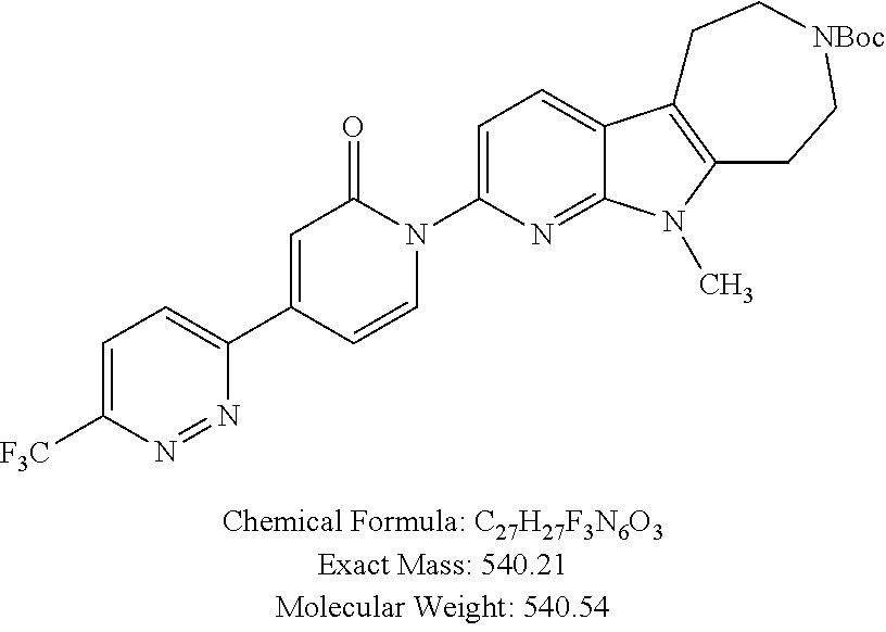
C1=C([F3C])N=NC(C2=CC(=O)N(C3=CC=C4C(=N3)N(C)C3=C4CC[NBoc]CC3)C=C2)=C1
